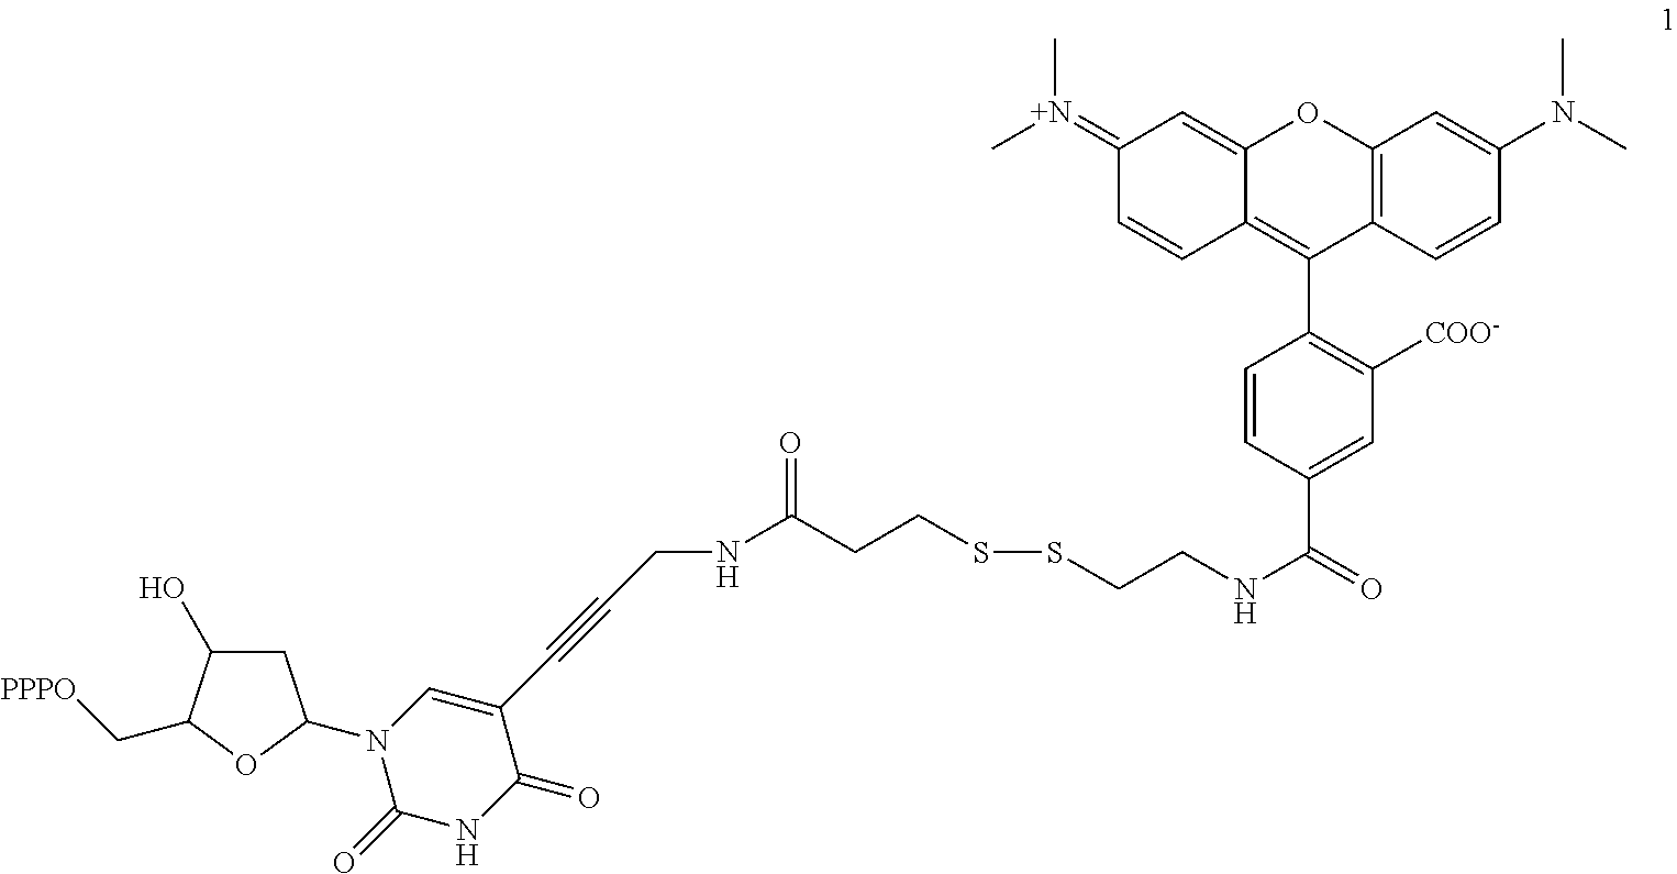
C12=C(C=CC(N(C)C)=C1)C(C1=C([COO-])C=C(C(=O)NCCSSCCC(NCC#CC3=CN(C4CC(O)C(C[PPPO])O4)C(=O)NC3=O)=O)C=C1)=C1C(=CC(=[N+](C)C)C=C1)O2
